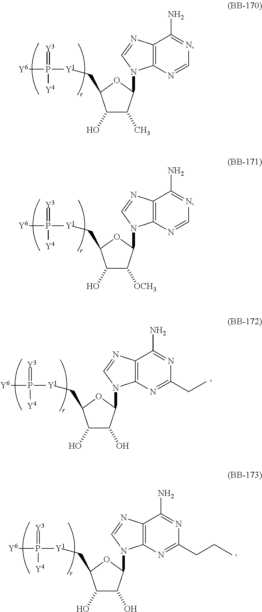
C1(O)C(C)C(N2C3=C(C(N)=NC=N3)N=C2)OC1C[Y1]P(=[Y3])([Y4])[Y6].C1(O)C([OCH3])C(N2C3=C(C(N)=NC=N3)N=C2)OC1C[Y1]P(=[Y3])([Y4])[Y6].C1(O)C(O)C(N2C3=C(C(N)=NC(CC)=N3)N=C2)OC1C[Y1]P(=[Y3])([Y4])[Y6].C1(O)C(O)C(N2C3=C(C(N)=NC(CCC)=N3)N=C2)OC1C[Y1]P(=[Y3])([Y4])[Y6]
